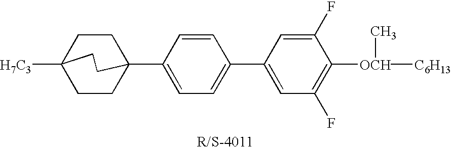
C1CC2(C3=CC=C(C4=CC(F)=C([OCH]([C6H13])C)C(F)=C4)C=C3)CCC1([H7C3])CC2
